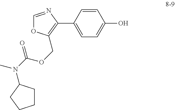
C1=CC(C2=C(COC(N(C)C3CCCC3)=O)OC=N2)=CC=C1O
